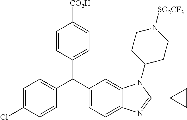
C1(C(C2=CC=C3C(=C2)N(C2CCN([SO2CF3])CC2)C(C2CC2)=N3)C2=CC=C(Cl)C=C2)=CC=C([CO2H])C=C1
